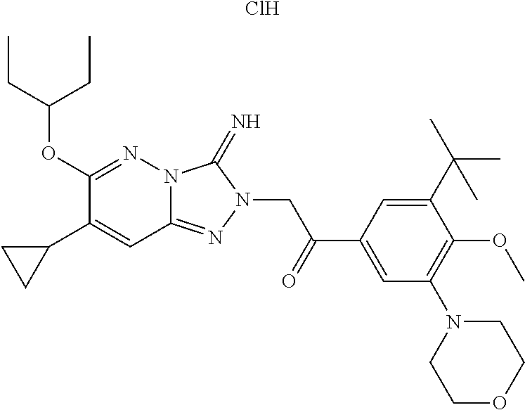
C1(OC(CC)CC)=NN2C(=NN(CC(=O)C3=CC(N4CCOCC4)=C(OC)C(C(C)(C)C)=C3)C2=N)C=C1C1CC1.Cl
